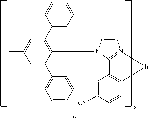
C1=CN(C2=C(C3=CC=CC=C3)C=C(C)C=C2C2=CC=CC=C2)C2=N1[Ir]C1=C2C=C([CN])C=C1
